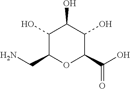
C1(O)C(CN)OC(C(O)=O)C(O)C1O
